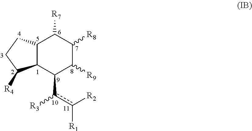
C12C(C(c([R3])c([R2])[R1])C([R9])C([R8])C1[R7])C([R4])CC2
